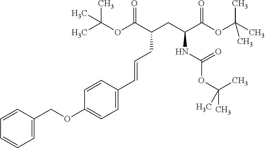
O(C1=CC=C(C=CCC(CC(C(OC(C)(C)C)=O)NC(OC(C)(C)C)=O)C(OC(C)(C)C)=O)C=C1)CC1=CC=CC=C1
